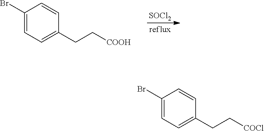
C1(Br)=CC=C(CC[COOH])C=C1.[SOCl2].C1(Br)=CC=C(CC[COCl])C=C1
